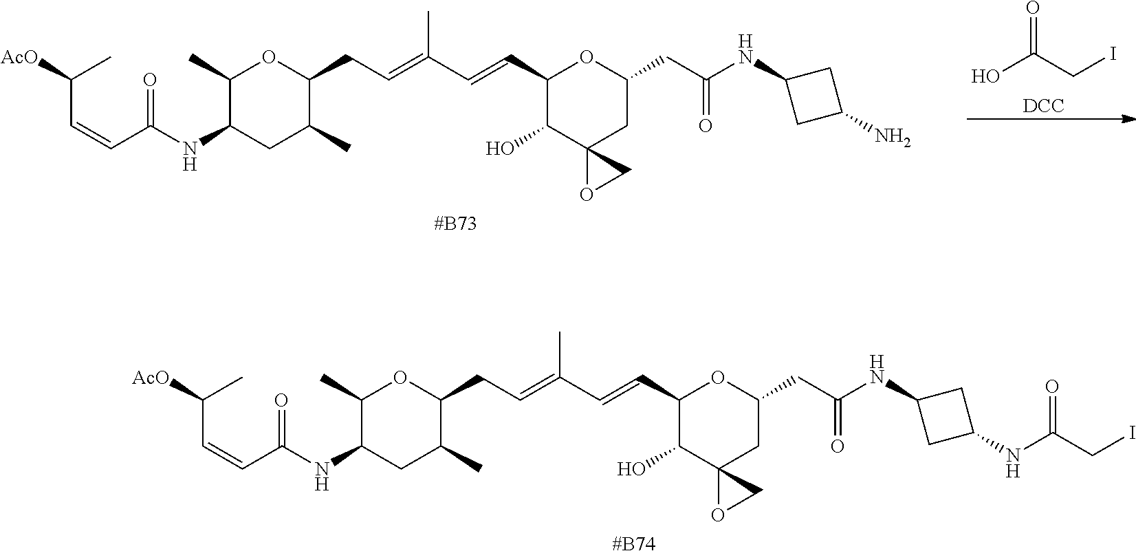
[#B73].[AcO]C(C)C=CC(=O)NC1C(C)OC(CC=C(C=CC2OC(CC(NC3CC(N)C3)=O)CC3(C2O)OC3)C)C(C)C1.O=C(CI)O.[DCC].[#B74].[AcO]C(C)C=CC(=O)NC1C(C)OC(CC=C(C=CC2OC(CC(NC3CC(NC(=O)CI)C3)=O)CC3(C2O)OC3)C)C(C)C1
